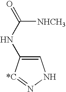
C1=C(NC(=O)[NHCH3])[*C]=NN1
